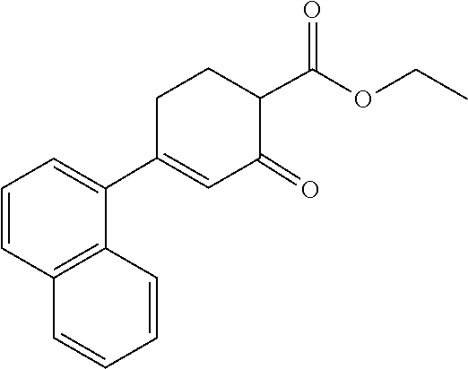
C1C(C2=CC=CC3=C2C=CC=C3)=CC(=O)C(C(=O)OCC)C1
